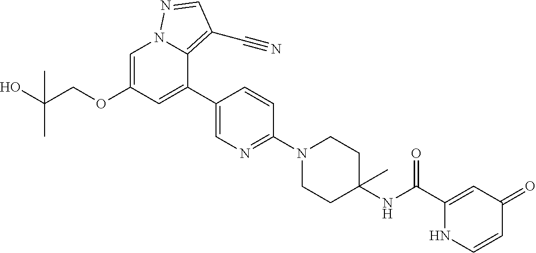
C1=C(OCC(O)(C)C)C=C(C2=CN=C(N3CCC(NC(C4=CC(=O)C=CN4)=O)(C)CC3)C=C2)C2=C(C#N)C=NN12
